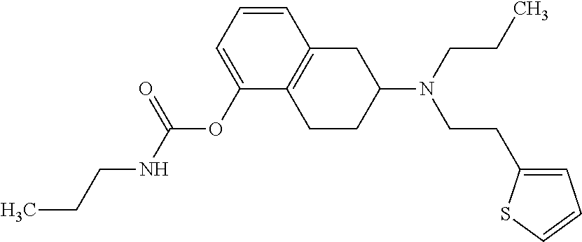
C1(OC(NCCC)=O)=CC=CC2=C1CCC(N(CCC)CCC1=CC=CS1)C2
